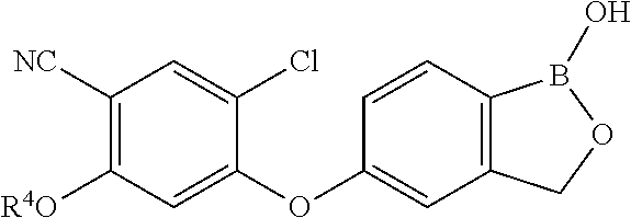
C1([NC])=C([R4O])C=C(OC2=CC3=C(C=C2)B(O)OC3)C(Cl)=C1
